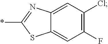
C12=CC(F)=C(Cl)C=C1N=C(*)S2
